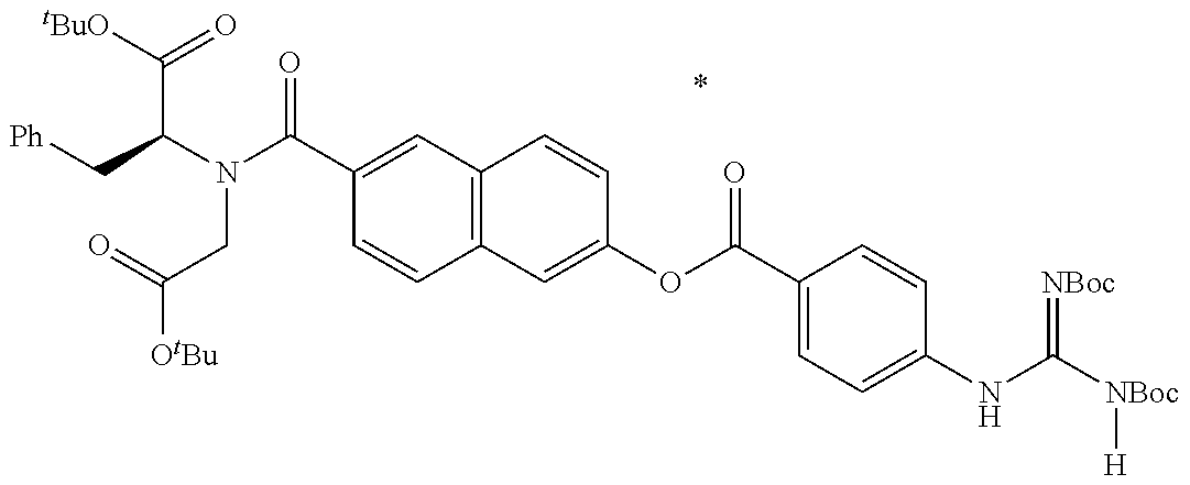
[Ph]CC(N(C(C1=CC2=C(C=C1)C=C(OC(C1=CC=C(NC([NBoc][H])=[NBoc])C=C1)=O)C=C2)=O)CC([OtBu])=O)C([tBuO])=O
